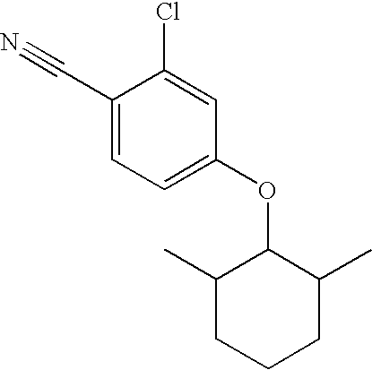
C1(C#N)=CC=C(OC2C(C)CCCC2C)C=C1Cl
